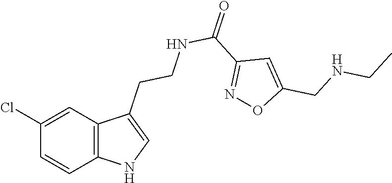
C1(Cl)=CC2=C(C=C1)NC=C2CCNC(=O)C1=NOC(CNCC)=C1
